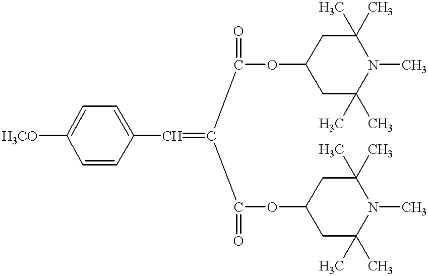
[H3CO]C1=CC=C(C=C(C(OC2CC(C)(C)N(C)C(C)(C)C2)=O)C(OC2CC(C)(C)N(C)C(C)(C)C2)=O)C=C1
